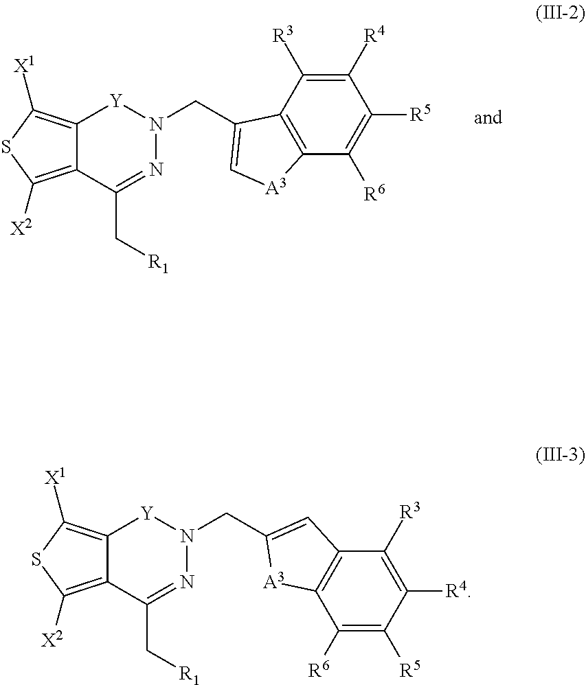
C12=C([X2])SC([X1])=C1[Y]N(CC1=C[A3]C3=C1C([R3])=C([R4])C([R5])=C3[R6])N=C2C[R1].C12=C([X2])SC([X1])=C1[Y]N(CC1=CC3=C(C([R6])=C([R5])C([R4])=C3[R3])[A3]1)N=C2C[R1]
